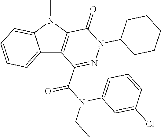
C12=CC=CC=C1N(C)C1=C2C(C(N(CC)C2=CC=CC(Cl)=C2)=O)=NN(C2CCCCC2)C1=O
